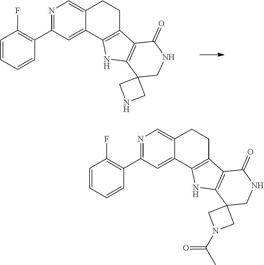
N1=C(C2=C(F)C=CC=C2)C=C2C(=C1)CCC1=C2NC2=C1C(=O)NCC21CNC1.N1=C(C2=C(F)C=CC=C2)C=C2C(=C1)CCC1=C2NC2=C1C(=O)NCC21CN(C(C)=O)C1
